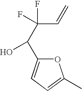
C(C(O)C1=CC=C(C)O1)(C=C)(F)F
